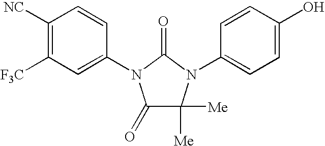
C1([NC])=C([F3C])C=C(N2C(=O)C([Me])([Me])N(C3=CC=C(O)C=C3)C2=O)C=C1
